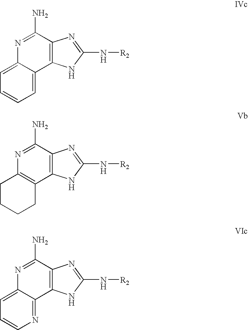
C12=CC=CC=C1C1=C(C(N)=N2)N=C(N[R2])N1.C12=C(CCCC1)C1=C(C(N)=N2)N=C(N[R2])N1.C12=CC=CN=C1C1=C(C(N)=N2)N=C(N[R2])N1
